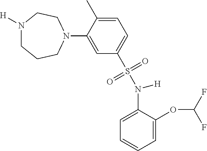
N1([H])CCCN(C2=CC(S(N(C3=CC=CC=C3OC(F)F)[H])(=O)=O)=CC=C2C)CC1
